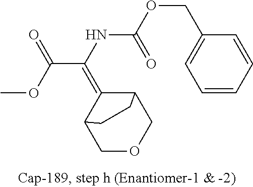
C1OCC2C(=C(C(OC)=O)NC(=O)OCC3=CC=CC=C3)C1CC2
